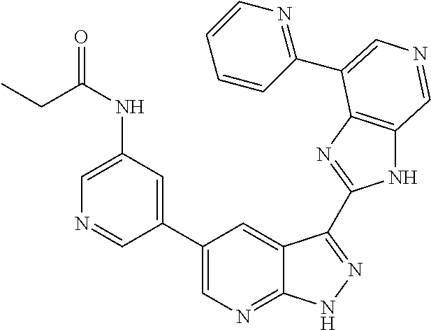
C1(C2=CN=C3C(=C2)C(C2=NC4=C(N2)C=NC=C4C2=NC=CC=C2)=NN3)=CC(NC(=O)CC)=CN=C1
